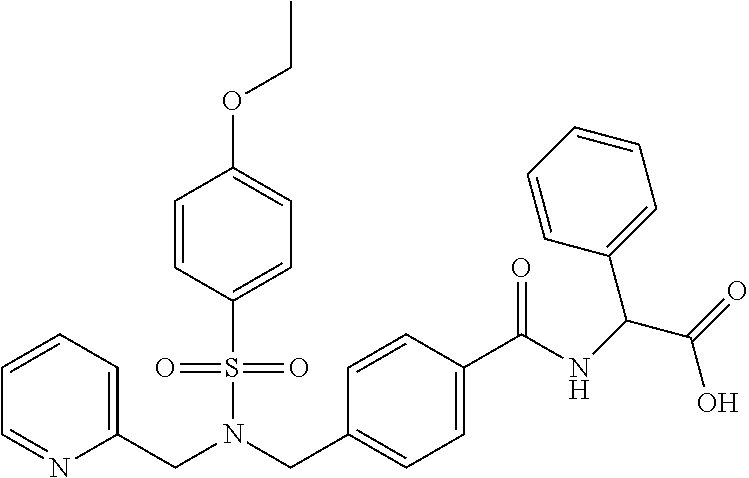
C1=CC=C(CN(S(=O)(=O)C2=CC=C(OCC)C=C2)CC2=CC=C(C(=O)NC(C(=O)O)C3=CC=CC=C3)C=C2)N=C1
